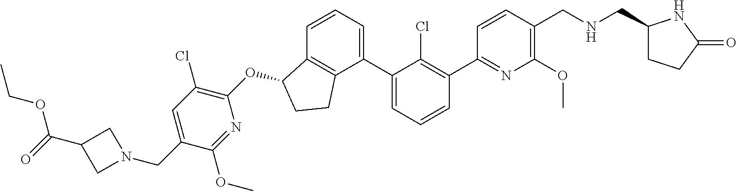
O(C1C2=C(CC1)C(C1=CC=CC(C3=NC(OC)=C(CNCC4CCC(=O)N4)C=C3)=C1Cl)=CC=C2)C1=C(Cl)C=C(CN2CC(C(=O)OCC)C2)C(OC)=N1
